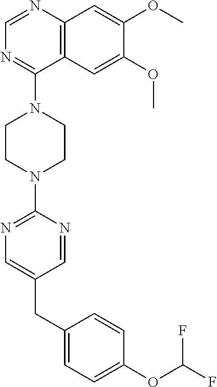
C12=C(N=CN=C1N1CCN(C3=NC=C(CC4=CC=C(OC(F)F)C=C4)C=N3)CC1)C=C(OC)C(OC)=C2
